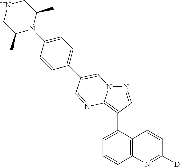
C1=C(C2=C3N(N=C2)C=C(C2=CC=C(N4C(C)CNCC4C)C=C2)C=N3)C2=C(C=C1)N=C([D])C=C2
